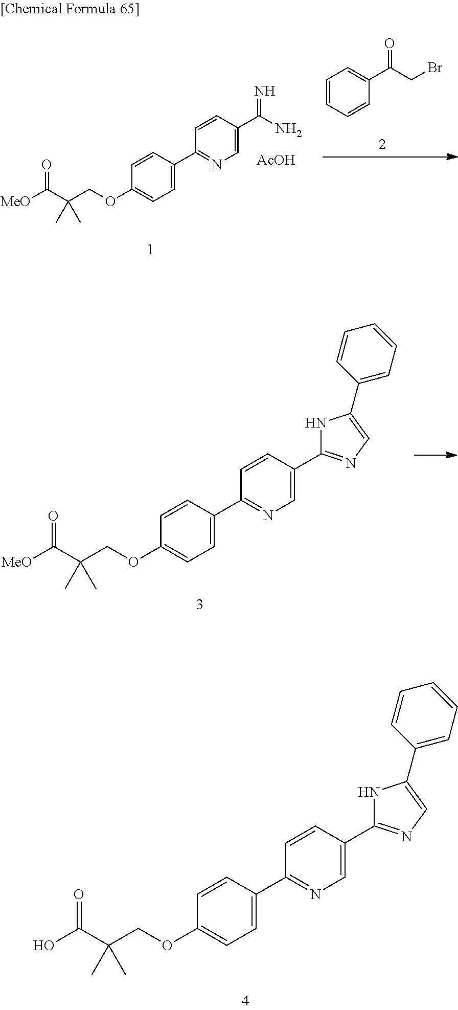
C1=CC(C(N)=N)=CN=C1C1=CC=C(OCC(C([MeO])=O)(C)C)C=C1.C1=CC=CC(C(CBr)=O)=C1.[AcOH].C1=CC(C2=NC=C(C3=CC=CC=C3)N2)=CN=C1C1=CC=C(OCC(C([MeO])=O)(C)C)C=C1.C1=CC(C2=NC=C(C3=CC=CC=C3)N2)=CN=C1C1=CC=C(OCC(C(O)=O)(C)C)C=C1
